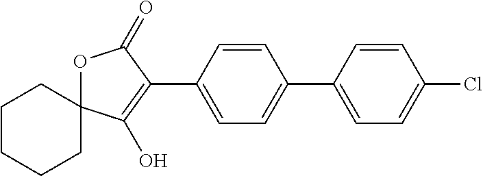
O1C2(C(O)=C(C3=CC=C(C4=CC=C(Cl)C=C4)C=C3)C1=O)CCCCC2
